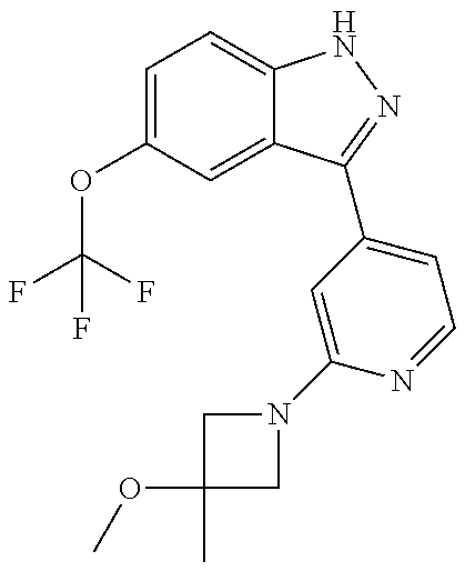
C1(OC(F)(F)F)=CC=C2C(=C1)C(C1=CC=NC(N3CC(C)(OC)C3)=C1)=NN2
